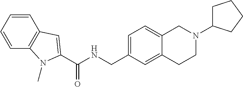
C1=CC=CC2=C1C=C(C(NCC1=CC=C3C(=C1)CCN(C1CCCC1)C3)=O)N2C
